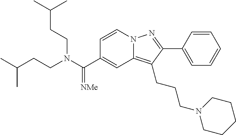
C1=CN2C(=C(CCCN3CCCCC3)C(C3=CC=CC=C3)=N2)C=C1C(N(CCC(C)C)CCC(C)C)=[NMe]
